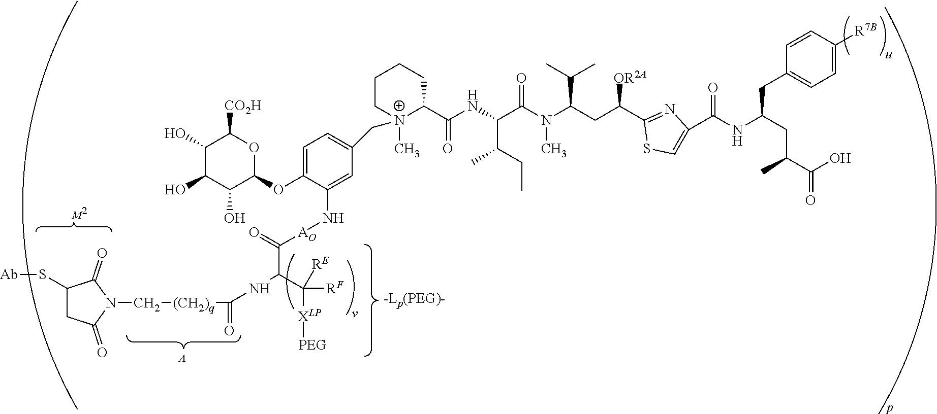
[Ab]SC1CC(=O)N(C[(CH2)q]C(=O)NC(C(=O)[AO]NC2=CC(C[N+]3(C)CCCCC3C(NC(C(N(C(CC(C3=NC(C(NC(CC(C)C(=O)O)CC4=CC=C([R7B])C=C4)=O)=CS3)[OR2A])C(C)C)C)=O)C(CC)C)=O)=CC=C2OC2C(O)C(O)C(O)C([CO2H])O2)C([RF])([XLP][PEG])[RE])C1=O.[A].[M]
